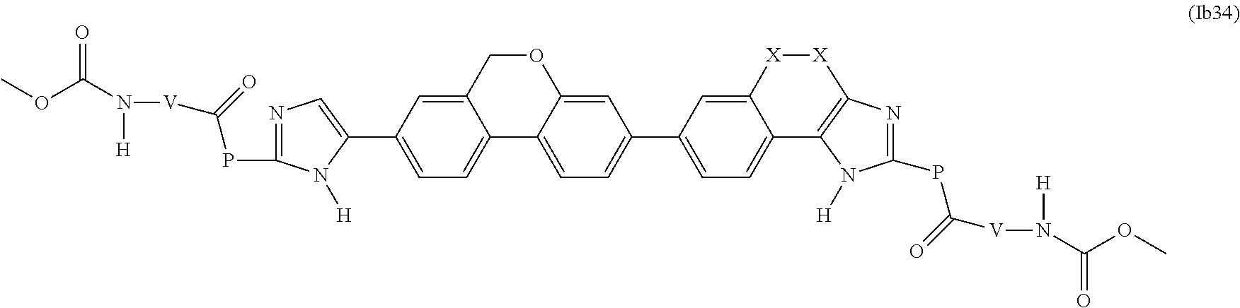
C12=CC=C(C3=CN=C(PC([V]N(C(OC)=O)[H])=O)N3[H])C=C1COC1=CC(C3=CC=C4C(=C3)[X][X]C3=C4N([H])C(PC([V]N([H])C(OC)=O)=O)=N3)=CC=C21
